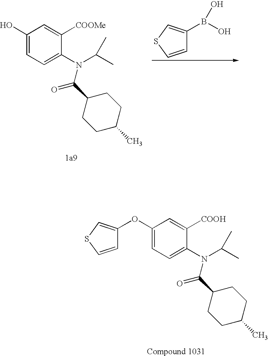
C1=CSC=C1B(O)O.C1(C(N(C(C)C)C2=CC=C(O)C=C2[COOMe])=O)CCC(C)CC1.C1(C(N(C(C)C)C2=CC=C(OC3=CSC=C3)C=C2[COOH])=O)CCC(C)CC1
